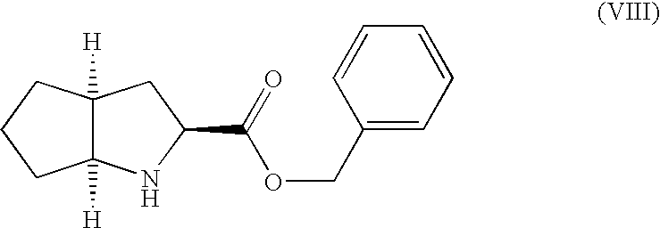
C12([H])C([H])(CCC1)CC(C(=O)OCC1=CC=CC=C1)N2
